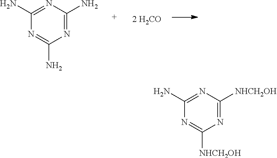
C1(N)=NC(N)=NC(N)=N1.C1(N)=NC([NHCH2OH])=NC([NHCH2OH])=N1
